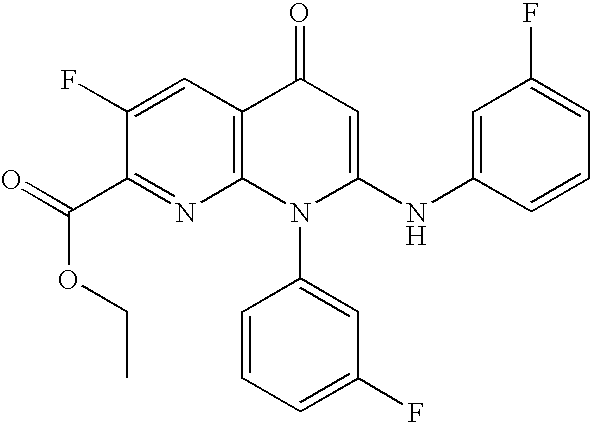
C1(C(=O)OCC)=NC2=C(C=C1F)C(=O)C=C(NC1=CC(F)=CC=C1)N2C1=CC(F)=CC=C1
